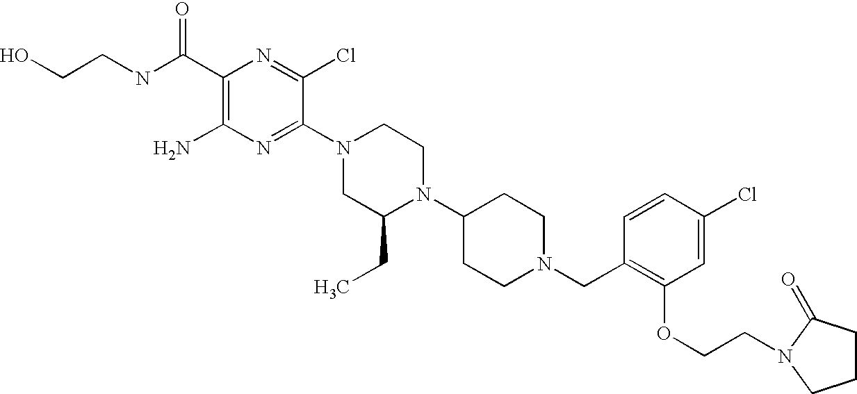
C1(C(NCCO)=O)=C(N)N=C(N2CC(CC)N(C3CCN(CC4=C(OCCN5C(=O)CCC5)C=C(Cl)C=C4)CC3)CC2)C(Cl)=N1
